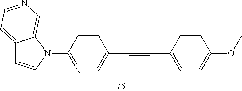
C12=CC=NC=C1N(C1=NC=C(C#CC3=CC=C(OC)C=C3)C=C1)C=C2
